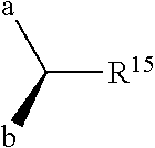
C([R15])([a])b
